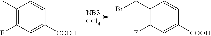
[NBS].[CCl4].C1(C)=C(F)C=C([COOH])C=C1.C1(CBr)=C(F)C=C([COOH])C=C1
